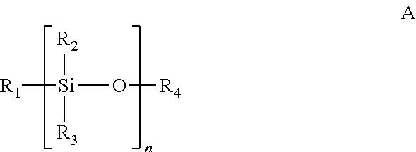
[R1][Si](O[R4])([R2])[R3]
